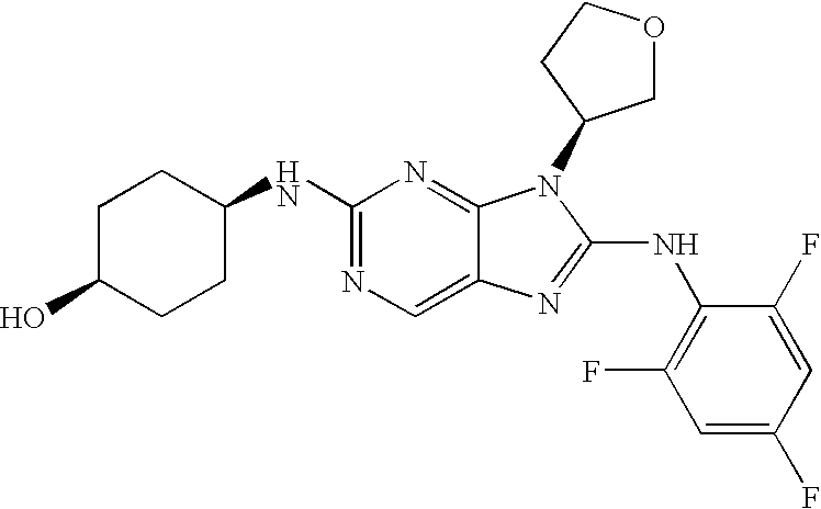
N1=C(NC2CCC(O)CC2)N=C2C(=C1)N=C(NC1=C(F)C=C(F)C=C1F)N2C1COCC1
